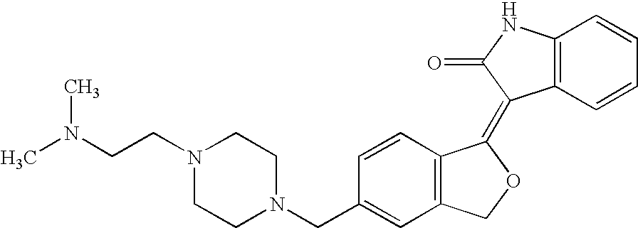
C1=CC(CN2CCN(CCN(C)C)CC2)=CC2=C1C(=C1C3=C(C=CC=C3)NC1=O)OC2
